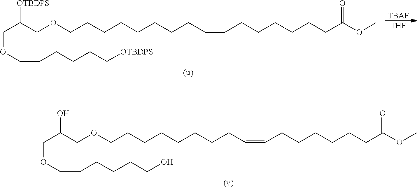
[TBAF].[THF].C(C(COCCCCCCCCC=CCCCCCCC(OC)=O)[OTBDPS])OCCCCCC[OTBDPS].C(C(COCCCCCCCCC=CCCCCCCC(OC)=O)O)OCCCCCCO
